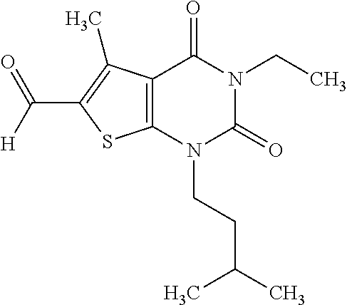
C12=C(N(CCC(C)C)C(=O)N(CC)C1=O)SC(C([H])=O)=C2C
